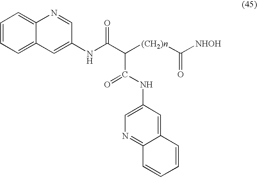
[(CH2)n](C(C(NC1=CC2=CC=CC=C2N=C1)=O)C(NC1=CN=C2C(=C1)C=CC=C2)=O)C([NHOH])=O
